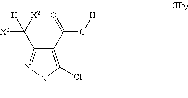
C1(C(=O)O[H])=C(Cl)N(C)N=C1C([X2])([H])[X2]
